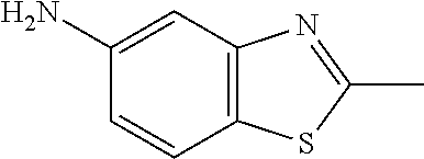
C1(N)=CC2=C(C=C1)SC(C)=N2
